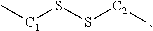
C[C1]SS[C2]C
